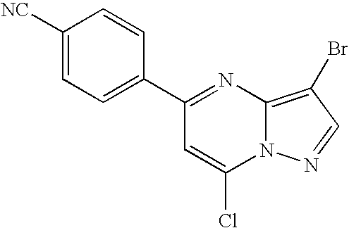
C1(C2=CC=C([NC])C=C2)=NC2=C(Br)C=NN2C(Cl)=C1
